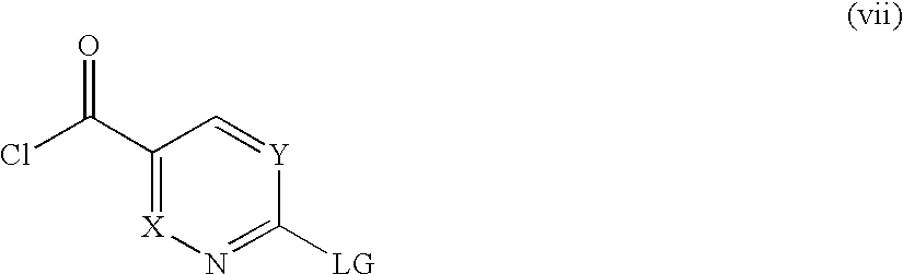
C1(C(Cl)=O)=[X]N=C([LG])[Y]=C1
